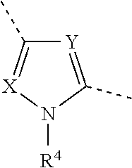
CC1=[X]N([R4])C(C)=[Y]1
